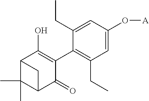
C1(C2=C(O)C3C(C)(C)C(C2=O)C3)=C(CC)C=C(O[A])C=C1CC
